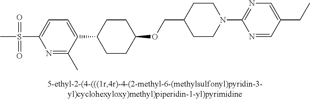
C1(S(=O)(=O)C)=CC=C(C2CCC(OCC3CCN(C4=NC=C(CC)C=N4)CC3)CC2)C(C)=N1
